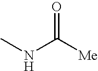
O=C([Me])NC
